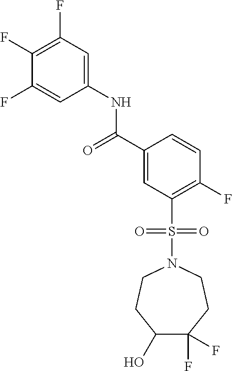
C(C1=CC(S(N2CCC(F)(F)C(O)CC2)(=O)=O)=C(F)C=C1)(=O)NC1=CC(F)=C(F)C(F)=C1
